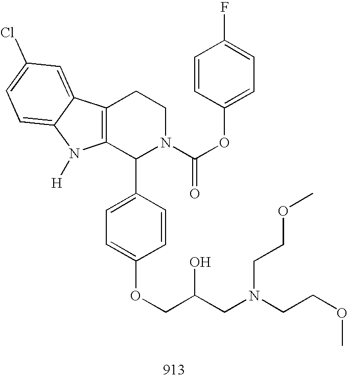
C12=C(C(C3=CC=C(OCC(CN(CCOC)CCOC)O)C=C3)N(C(OC3=CC=C(F)C=C3)=O)CC1)N([H])C1=CC=C(Cl)C=C21
